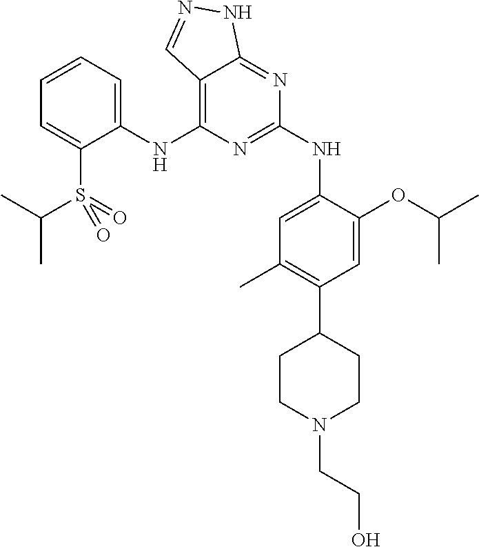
C1(NC2=C3C(=NC(NC4=CC(C)=C(C5CCN(CCO)CC5)C=C4OC(C)C)=N2)NN=C3)=CC=CC=C1S(=O)(=O)C(C)C
